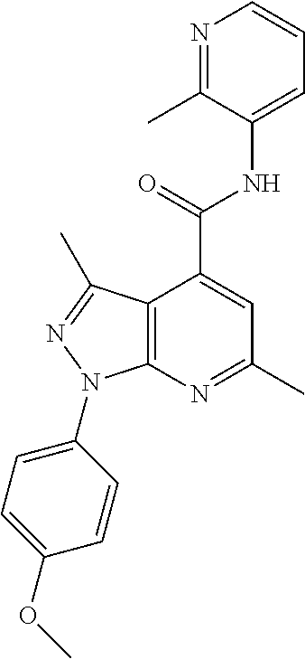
C12=C(N=C(C)C=C1C(=O)NC1=CC=CN=C1C)N(C1=CC=C(OC)C=C1)N=C2C
